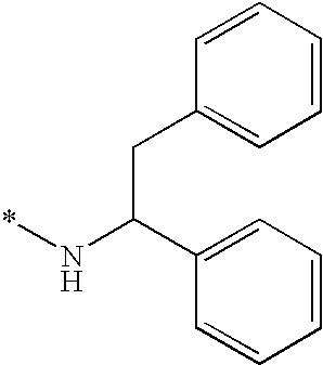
C1=CC=CC=C1CC(C1=CC=CC=C1)N*
